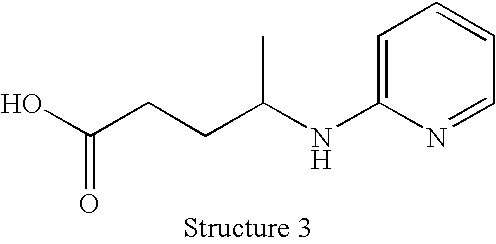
OC(CCC(NC1=CC=CC=N1)C)=O
